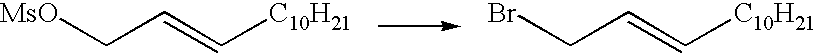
[MsO]CC=C[C10H21].BrCC=C[C10H21]
